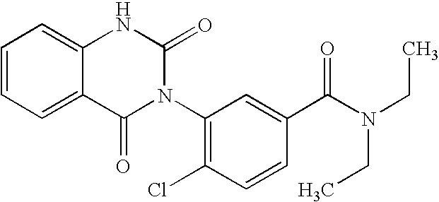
C12=CC=CC=C1NC(=O)N(C1=C(Cl)C=CC(C(N(CC)CC)=O)=C1)C2=O
